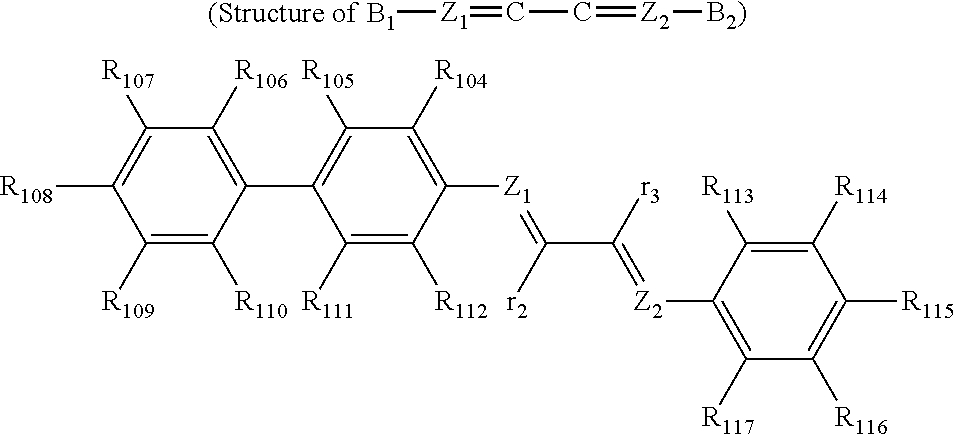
C1([R111])=C([R112])C([Z1]=C(C([r3])=[Z2]C2=C([R117])C([R116])=C([R115])C([R114])=C2[R113])[r2])=C([R104])C([R105])=C1C1=C([R106])C([R107])=C([R108])C([R109])=C1[R110].[(Structure of B1][Z1]=CC=[Z2][B2)]
